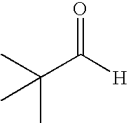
CC(C)(C([H])=O)C
